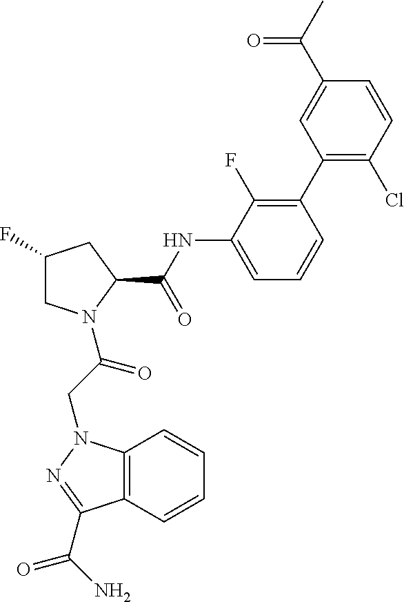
C1(F)CN(C(CN2C3=C(C=CC=C3)C(C(N)=O)=N2)=O)C(C(NC2=CC=CC(C3=C(Cl)C=CC(C(C)=O)=C3)=C2F)=O)C1
